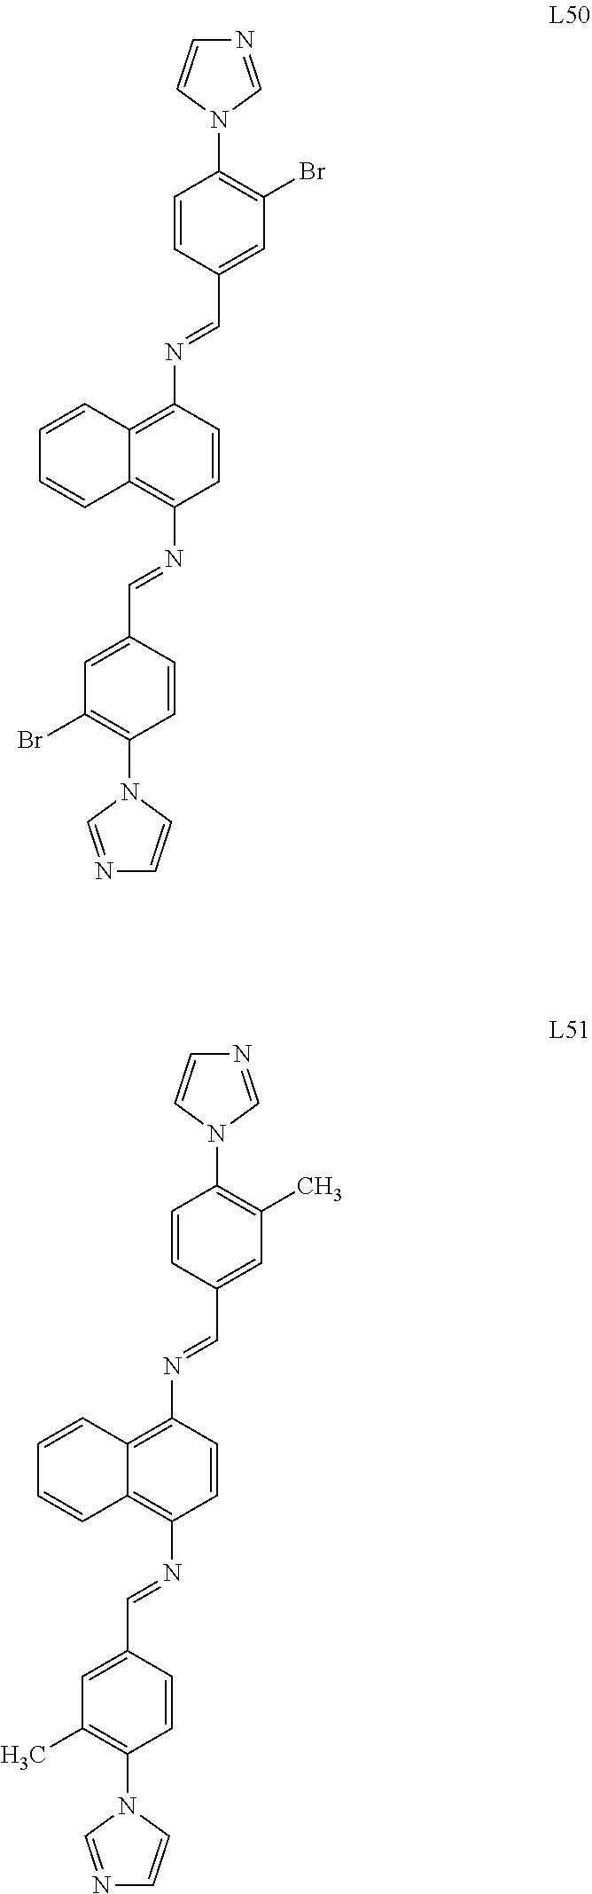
C12=C(N=CC3=CC(Br)=C(N4C=CN=C4)C=C3)C=CC(N=CC3=CC(Br)=C(N4C=CN=C4)C=C3)=C1C=CC=C2.C12=C(N=CC3=CC(C)=C(N4C=CN=C4)C=C3)C=CC(N=CC3=CC(C)=C(N4C=CN=C4)C=C3)=C1C=CC=C2
